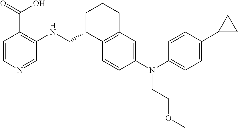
C1=CN=CC(NCC2C3=C(CCC2)C=C(N(C2=CC=C(C4CC4)C=C2)CCOC)C=C3)=C1C(=O)O
